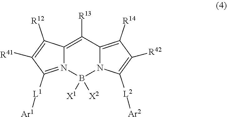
C12=C([R13])C3=C([R14])C([R42])=C([L2][Ar2])N3B([X1])([X2])N1=C([L1][Ar1])C([R41])=C2[R12]
